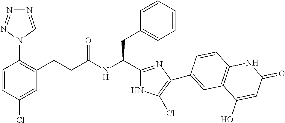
C(NC(CC1=CC=CC=C1)C1=NC(C2=CC3=C(C=C2)NC(=O)C=C3O)=C(Cl)N1)(=O)CCC1=C(N2C=NN=N2)C=CC(Cl)=C1
